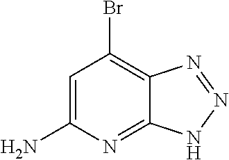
C1=C(N)N=C2C(=C1Br)N=NN2
